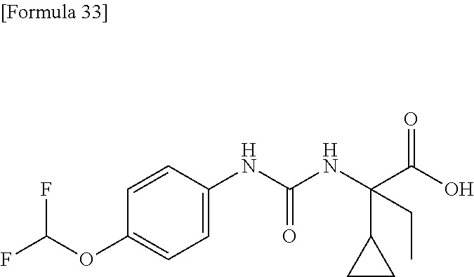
C1=C(OC(F)F)C=CC(NC(NC(C(O)=O)(C2CC2)CC)=O)=C1
